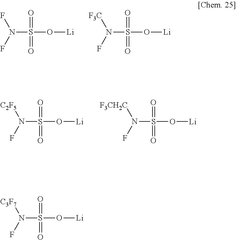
N(S(=O)(=O)O[Li])(F)F.N(S(=O)(=O)O[Li])(F)[F3C].N(S(=O)(=O)O[Li])(F)[C2F5].N(S(=O)(=O)O[Li])(F)[F3CH2C].N(S(=O)(=O)O[Li])(F)[C3F7]
